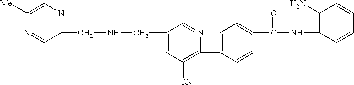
C1(CNCC2=NC=C([Me])N=C2)=CC([CN])=C(C2=CC=C(C(NC3=C(N)C=CC=C3)=O)C=C2)N=C1
